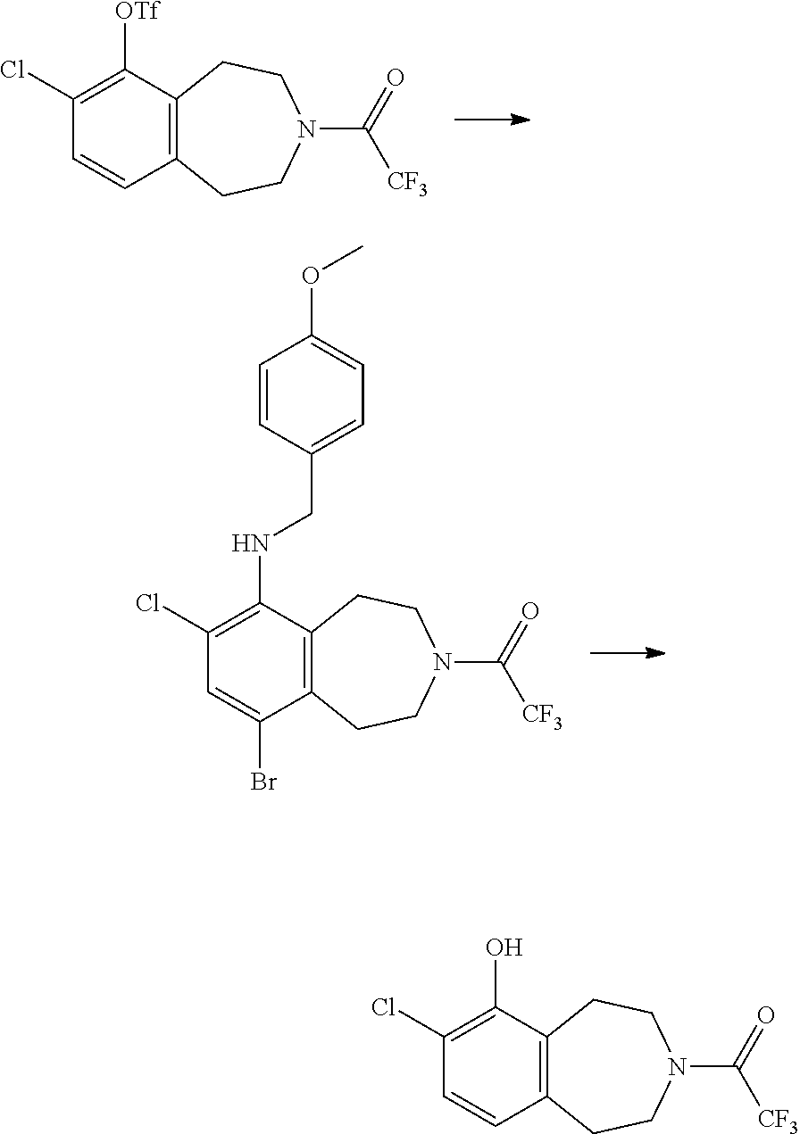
C1(Cl)=C([OTf])C2=C(C=C1)CCN(C(=O)[CF3])CC2.C1(Cl)=C(NCC2=CC=C(OC)C=C2)C2=C(C(Br)=C1)CCN(C(=O)[CF3])CC2.C1(Cl)=C(O)C2=C(C=C1)CCN(C(=O)[CF3])CC2
